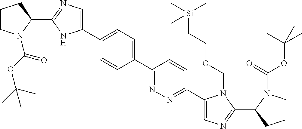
C1(C2=CC=C(C3=CN=C(C4CCCN4C(OC(C)(C)C)=O)N3)C=C2)=NN=C(C2=CN=C(C3CCCN3C(=O)OC(C)(C)C)N2COCC[Si](C)(C)C)C=C1
